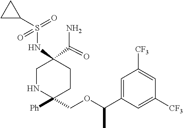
C1NC([Ph])(COC(C2=CC([CF3])=CC([CF3])=C2)C)CCC1(C(N)=O)NS(C1CC1)(=O)=O
